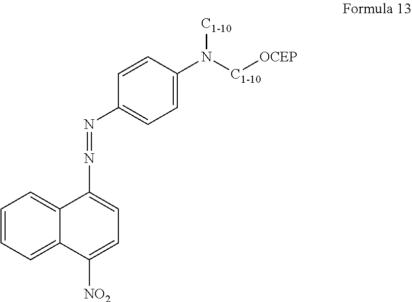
C1=CC=C2C(=C1)C(N=NC1=CC=C(N([C1-10][OCEP])[C1-10])C=C1)=CC=C2[NO2]
